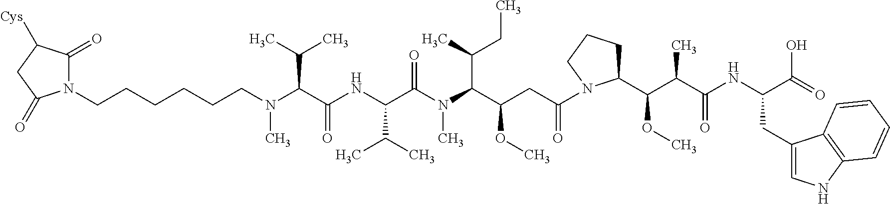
C(N(C(C(C)C)C(NC(C(C)C)C(N(C)C(C(C)CC)C(OC)CC(=O)N1C(C(C(C(NC(CC2=CNC3=C2C=CC=C3)C(O)=O)=O)C)OC)CCC1)=O)=O)C)CCCCCN1C(=O)C([Cys])CC1=O
